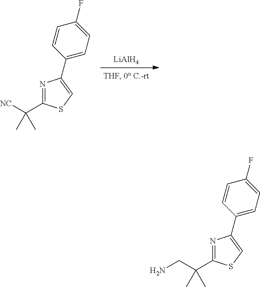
[LiAlH4].C1(C([NC])(C)C)=NC(C2=CC=C(F)C=C2)=CS1.C1(C(CN)(C)C)=NC(C2=CC=C(F)C=C2)=CS1
